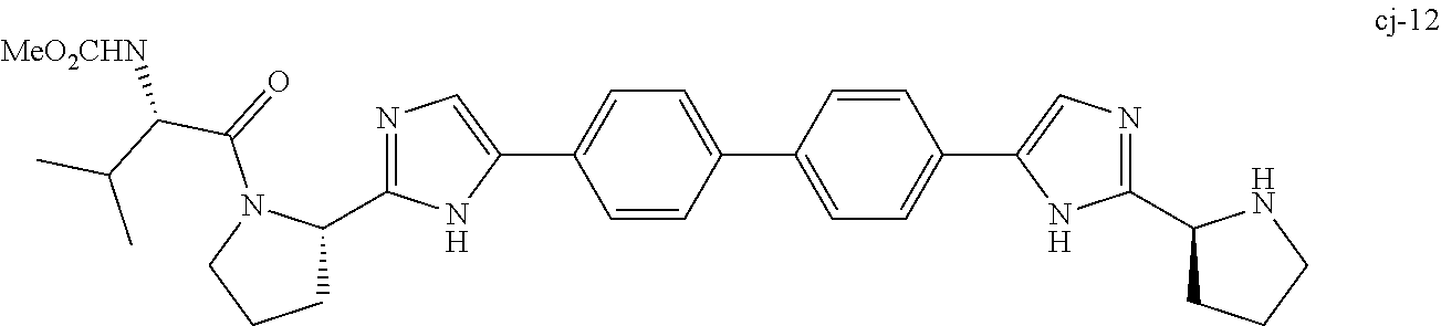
C1C(C2=NC=C(C3=CC=C(C4=CC=C(C5=CN=C(C6CCCN6)N5)C=C4)C=C3)N2)N(C(=O)C(C(C)C)[MeO2CHN])CC1
